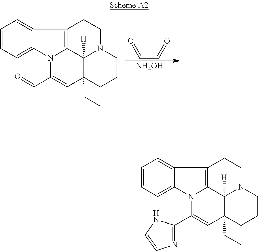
C1=CC=C2C(=C1)C1=C3N2C(C=O)=CC2(CC)C3([H])N(CC1)CCC2.C(C=O)=O.[NH4OH].C1=CC=C2C(=C1)C1=C3N2C(C2=NC=CN2)=CC2(CC)C3([H])N(CC1)CCC2
